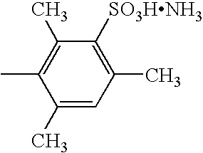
C1(C)=CC(C)=C([SO3HNH3])C(C)=C1C
